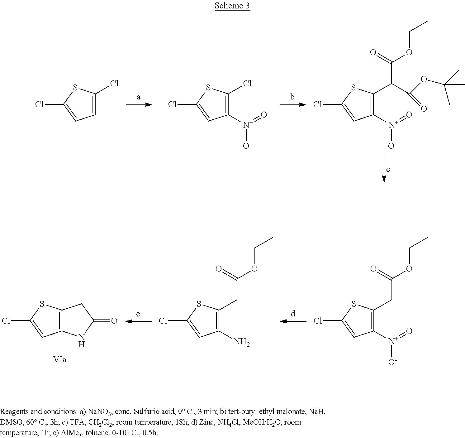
C1=C(Cl)SC(Cl)=C1.C1([N+](=O)[O-])=C(Cl)SC(Cl)=C1.C1([N+](=O)[O-])=C(C(C(OCC)=O)C(OC(C)(C)C)=O)SC(Cl)=C1.C12=C(SC(Cl)=C1)CC(=O)N2.C1([N+](=O)[O-])=C(CC(OCC)=O)SC(Cl)=C1.C1(N)=C(CC(OCC)=O)SC(Cl)=C1
